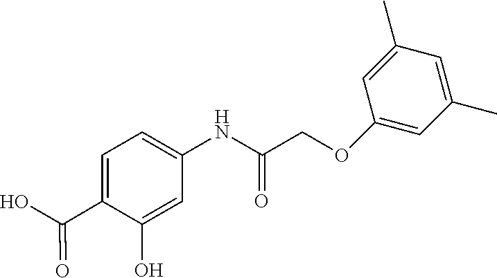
C1(C(=O)O)=CC=C(NC(=O)COC2=CC(C)=CC(C)=C2)C=C1O
